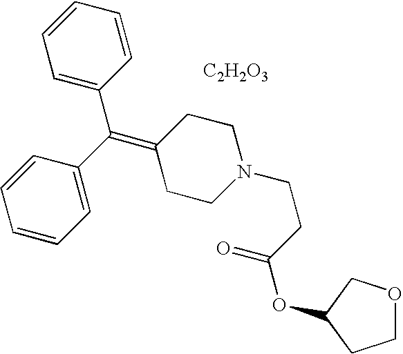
[C2H2O3].C1=C(C(=C2CCN(CCC(OC3COCC3)=O)CC2)C2=CC=CC=C2)C=CC=C1
